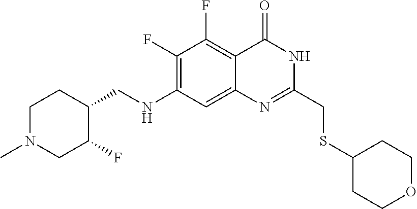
C1(F)=C(NCC2CCN(C)CC2F)C=C2C(=C1F)C(=O)NC(CSC1CCOCC1)=N2
